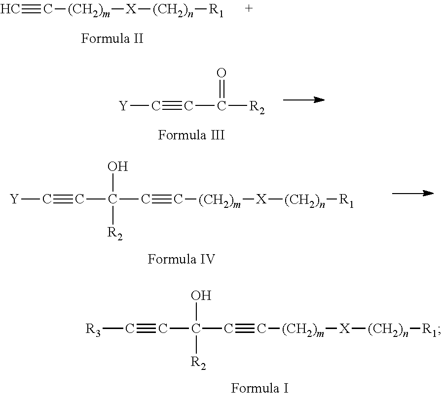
C(#CC(C#C[(CH2)m][X][(CH2)n][R1])(O)[R2])[R3].C#C[(CH2)m][X][(CH2)n][R1].C(#CC([R2])=O)[Y].C(#CC(C#C[(CH2)m][X][(CH2)n][R1])(O)[R2])[Y]
